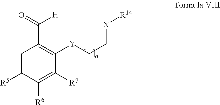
O=C(C1=C([Y]CC[X][R14])C([R7])=C([R6])C([R5])=C1)[H]
